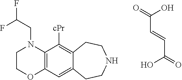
C(C=CC(=O)O)(=O)O.C1COC2=C(N1CC(F)F)C([cPr])=C1C(=C2)CCNCC1
